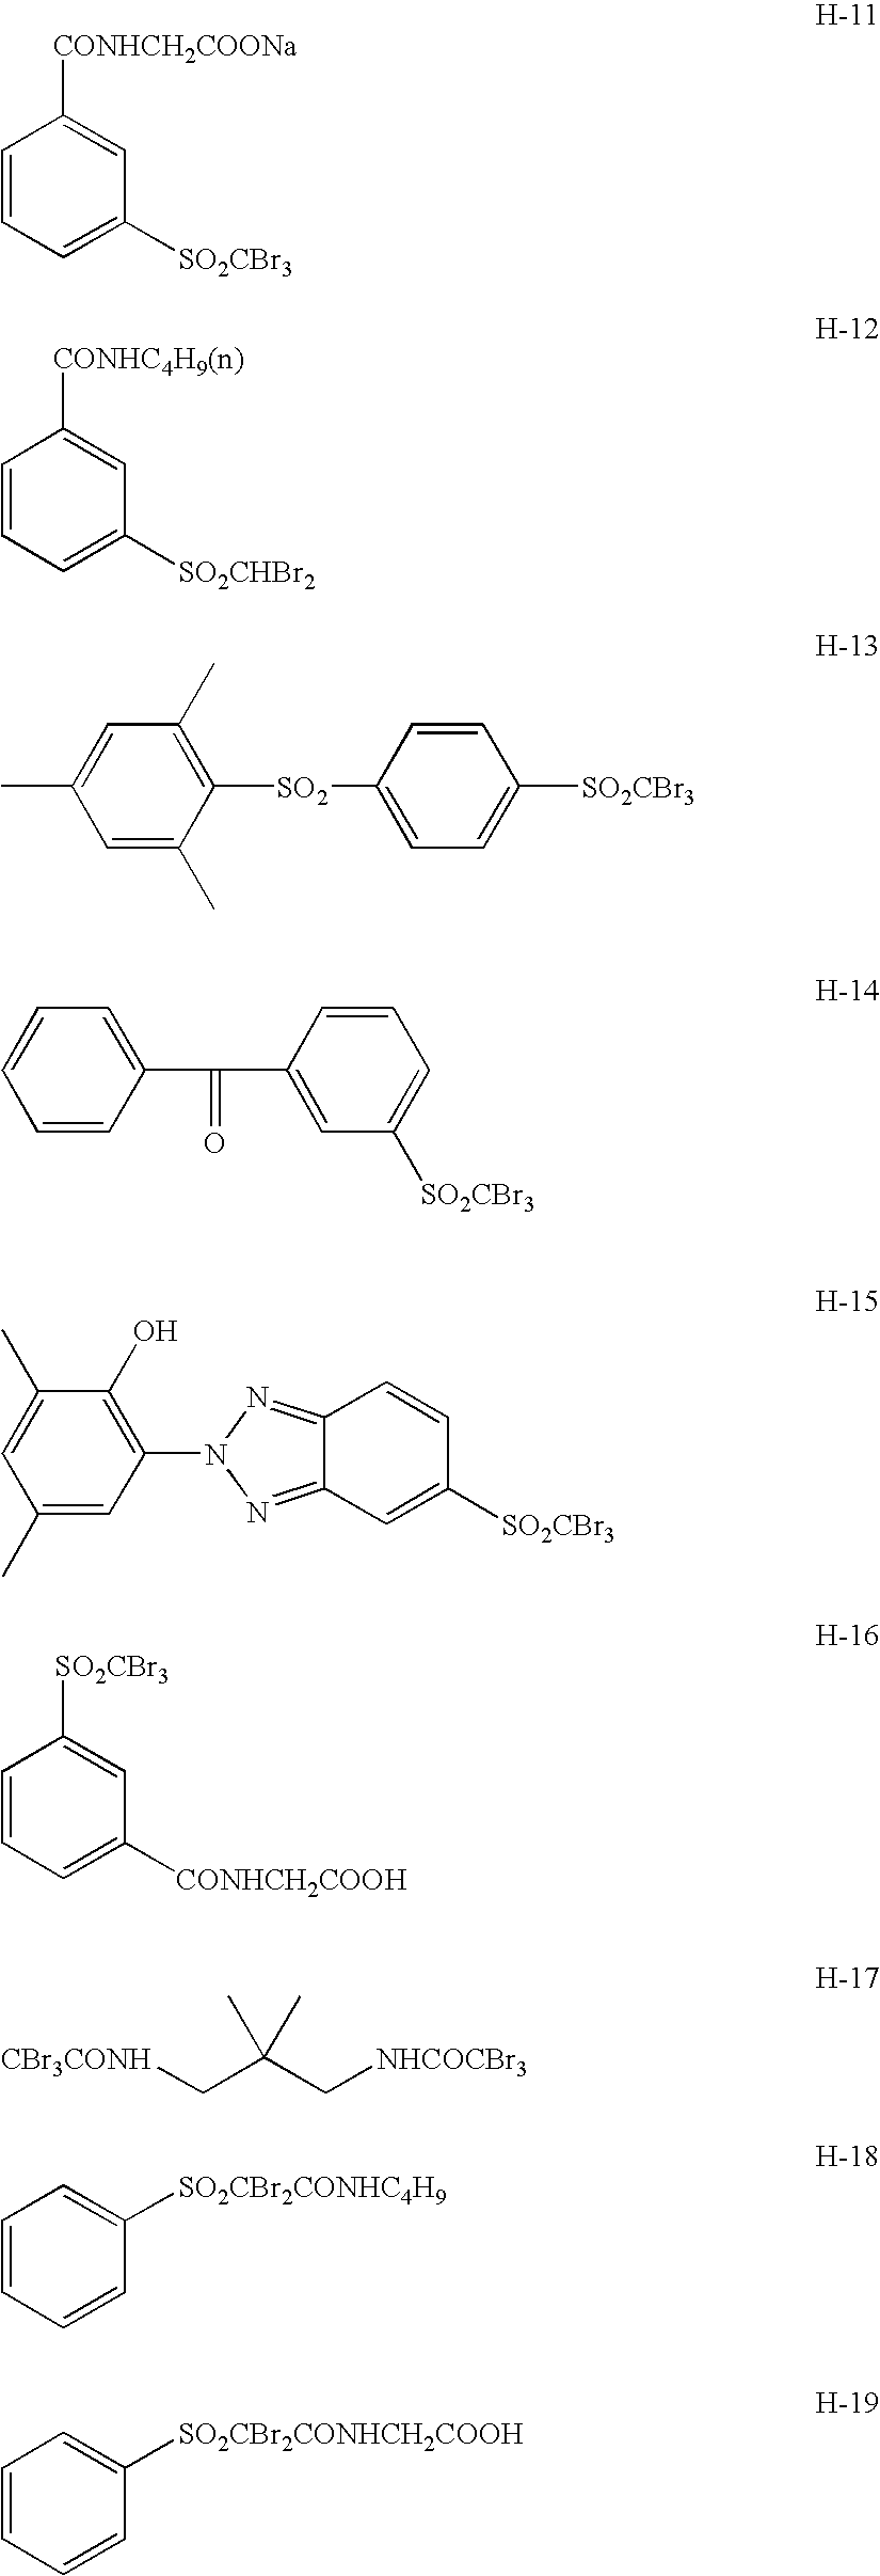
C1=CC=C([SO2CBr3])C=C1[CONHCH2COONa].C1=CC=C([SO2CHBr2])C=C1[CONHC4H9(n)].C1=C(C)C([SO2]C2=CC=C([SO2CBr3])C=C2)=C(C)C=C1C.C1=CC(C(C2=CC([SO2CBr3])=CC=C2)=O)=CC=C1.C12=NN(C3=C(O)C(C)=CC(C)=C3)N=C1C=CC([SO2CBr3])=C2.C1=CC=C([CONHCH2COOH])C=C1[SO2CBr3].[CBr3CONH]CC(C[NHCOCBr3])(C)C.C1=CC=CC([SO2CBr2CONHC4H9])=C1.C1=CC=CC([SO2CBr2CONHCH2COOH])=C1
